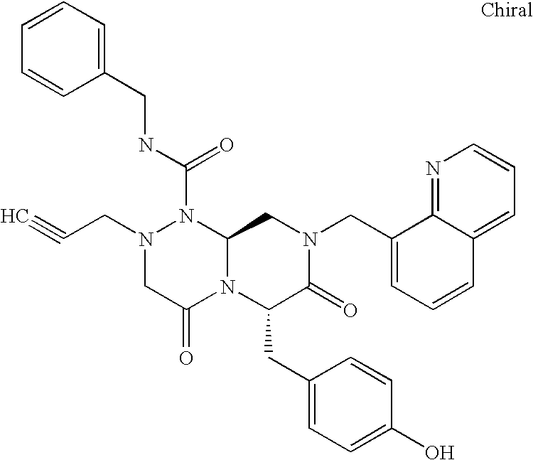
N1(C(NCC2=CC=CC=C2)=O)N(CC#C)CC(=O)N2C1CN(CC1=CC=CC3=CC=CN=C13)C(=O)C2CC1=CC=C(O)C=C1
